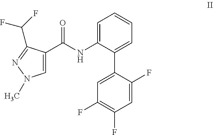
C1=C(NC(=O)C2=CN(C)N=C2C(F)F)C(C2=CC(F)=C(F)C=C2F)=CC=C1
